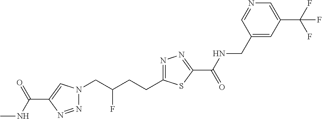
C1(C(NC)=O)=CN(CC(CCC2=NN=C(C(=O)NCC3=CC(C(F)(F)F)=CN=C3)S2)F)N=N1
